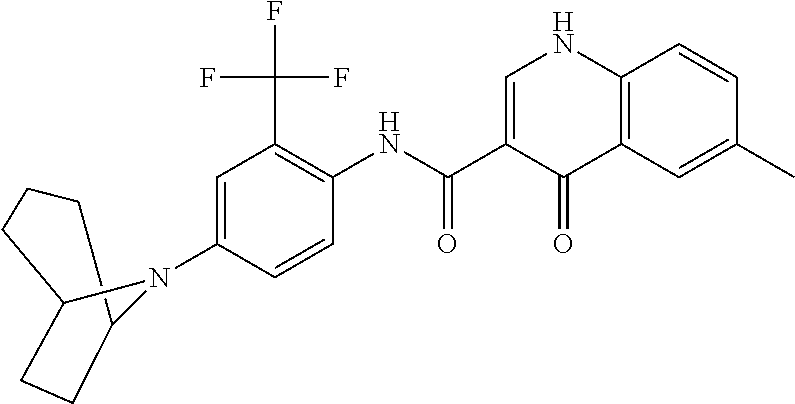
C1=C(N2C3CCCC2CC3)C=CC(NC(C2=CNC3=C(C2=O)C=C(C)C=C3)=O)=C1C(F)(F)F
